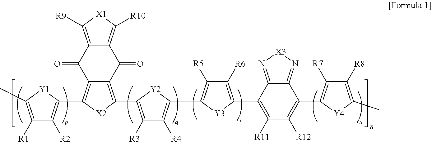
C12=C(C3=C([R2])C([R1])=C(C)[Y1]3)[X2]C(C3=C([R3])C([R4])=C(C4=C([R5])C([R6])=C(C5=C([R11])C([R12])=C(C6=C([R7])C([R8])=C(C)[Y4]6)C6=N[X3]N=C65)[Y3]4)[Y2]3)=C1C(=O)C1=C([R10])[X1]C([R9])=C1C2=O
